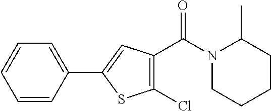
C1=CC(C2=CC(C(N3CCCCC3C)=O)=C(Cl)S2)=CC=C1
